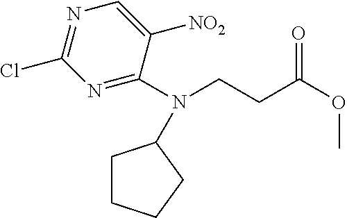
N1=C(N(CCC(OC)=O)C2CCCC2)C([NO2])=CN=C1Cl
